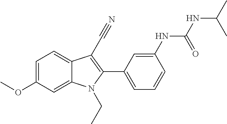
C1=C(OC)C=C2C(=C1)C(C#N)=C(C1=CC=CC(NC(NC(C)C)=O)=C1)N2CC
